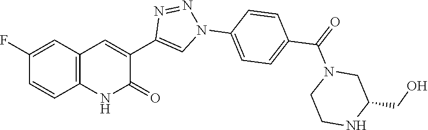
C12=C(C=C(F)C=C1)C=C(C1=CN(C3=CC=C(C(=O)N4CCNC(CO)C4)C=C3)N=N1)C(=O)N2
